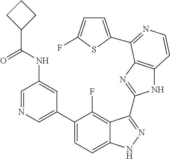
C1=C(C2=CC=C3C(=C2F)C(C2=NC4=C(N2)C=CN=C4C2=CC=C(F)S2)=NN3)C=C(NC(C2CCC2)=O)C=N1
